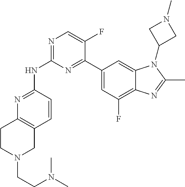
N1=C(NC2=NC=C(F)C(C3=CC(F)=C4C(=C3)N(C3CN(C)C3)C(C)=N4)=N2)C=CC2=C1CCN(CCN(C)C)C2
